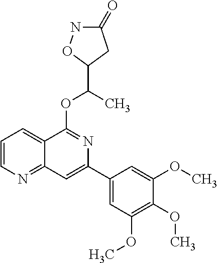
C1=CN=C2C(=C1)C(OC(C1CC(=O)NO1)C)=NC(C1=CC(OC)=C(OC)C(OC)=C1)=C2
